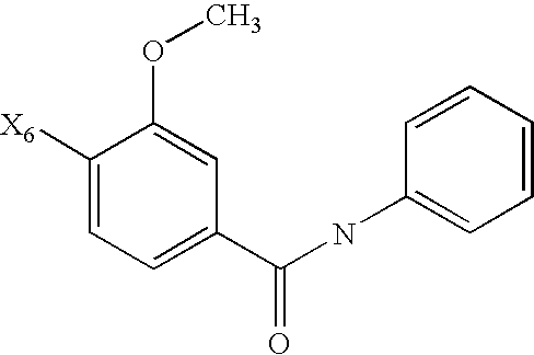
C1([X6])=CC=C(C(=O)NC2=CC=CC=C2)C=C1OC
